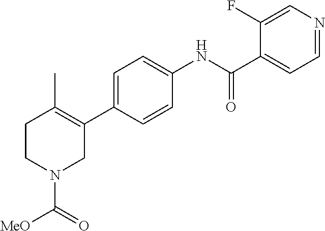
C1=C(C2=C(C)CCN(C(=O)[MeO])C2)C=CC(NC(C2=CC=NC=C2F)=O)=C1
